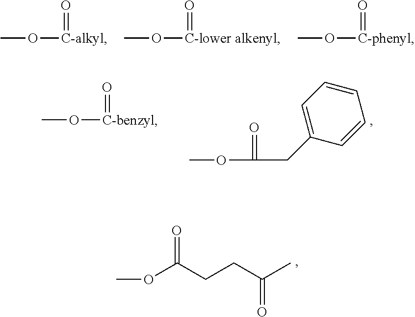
CO[C-lower alkenyl]=O.CO[C-phenyl]=O.CO[C-alkyl]=O.COC(CC1=CC=CC=C1)=O.CO[C-benzyl]=O.O(C(CCC(C)=O)=O)C
